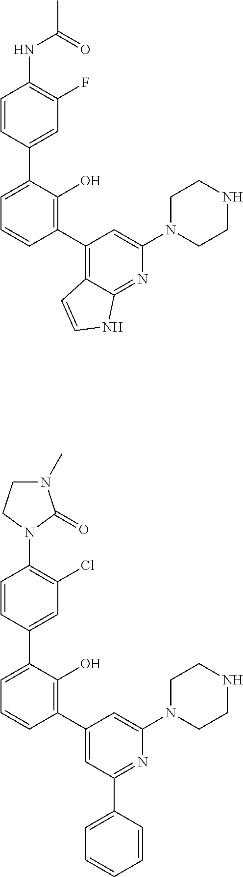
C1=CC(C2=CC=CC(C3=C4C(=NC(N5CCNCC5)=C3)NC=C4)=C2O)=CC(F)=C1NC(=O)C.C1=CC(C2=CC=CC(C3=CC(C4=CC=CC=C4)=NC(N4CCNCC4)=C3)=C2O)=CC(Cl)=C1N1C(=O)N(C)CC1
